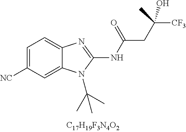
C1=C([CN])C=C2C(=C1)N=C(NC(CC(C)([CF3])O)=O)N2C(C)(C)C
